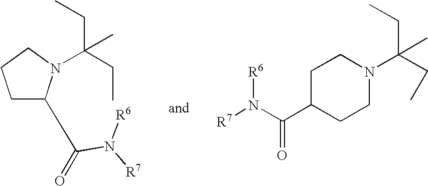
C1C(C(=O)N([R6])[R7])N(C(CC)(CC)C)CC1.C1C(C(N([R7])[R6])=O)CCN(C(CC)(CC)C)C1
